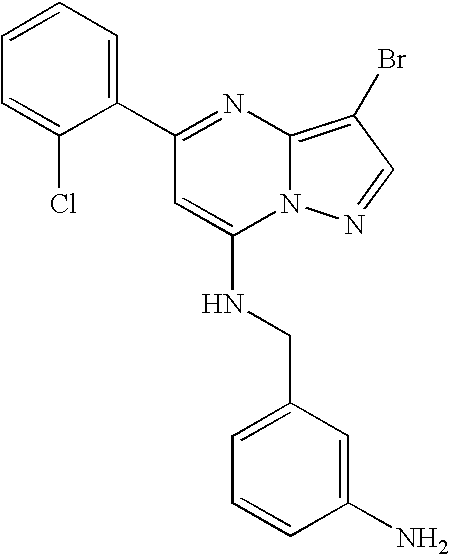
C12=C(Br)C=NN1C(NCC1=CC=CC(N)=C1)=CC(C1=CC=CC=C1Cl)=N2
